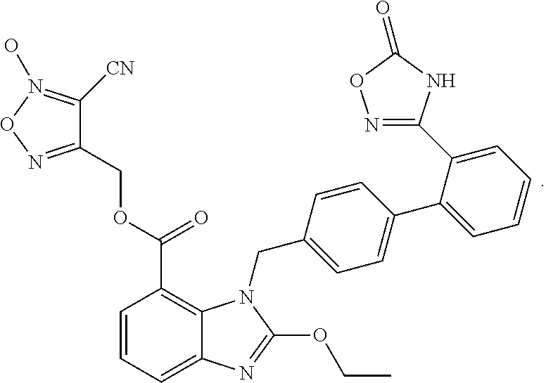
C1=CC=C2C(=C1C(OCC1=NON(O)=C1[CN])=O)N(CC1=CC=C(C3=CC=CC=C3C3=NOC(=O)N3)C=C1)C(OCC)=N2
